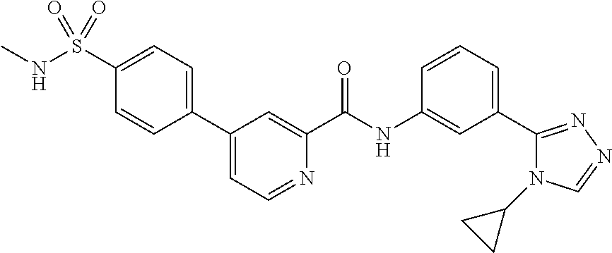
C1(C2=CC=C(S(=O)(=O)NC)C=C2)=CC=NC(C(NC2=CC(C3=NN=CN3C3CC3)=CC=C2)=O)=C1
